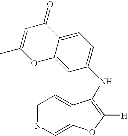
C1=NC=C2C(=C1)C(NC1=CC=C3C(=C1)OC(C)=CC3=O)=C([H])O2
